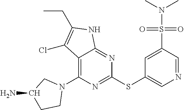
C1(N2CCC(N)C2)=C2C(=NC(SC3=CN=CC(S(N(C)C)(=O)=O)=C3)=N1)NC(CC)=C2Cl
